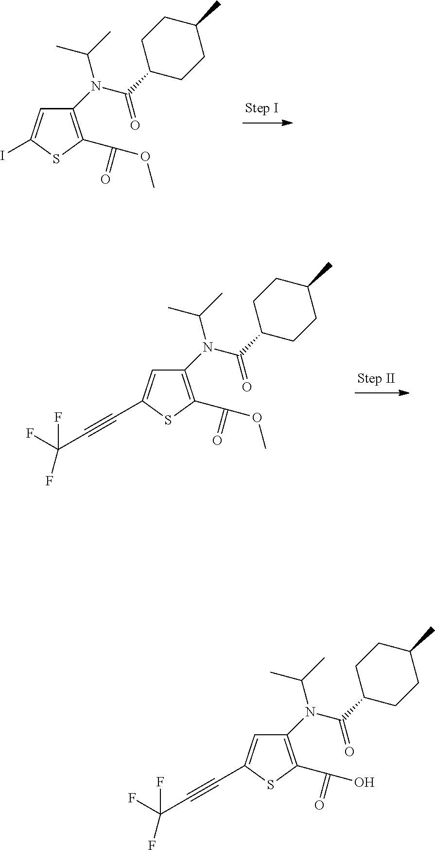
C(N(C1=C(C(OC)=O)SC(I)=C1)C(=O)C1CCC(C)CC1)(C)C.C(N(C1=C(C(OC)=O)SC(C#CC(F)(F)F)=C1)C(=O)C1CCC(C)CC1)(C)C.C(N(C1=C(C(O)=O)SC(C#CC(F)(F)F)=C1)C(=O)C1CCC(C)CC1)(C)C
